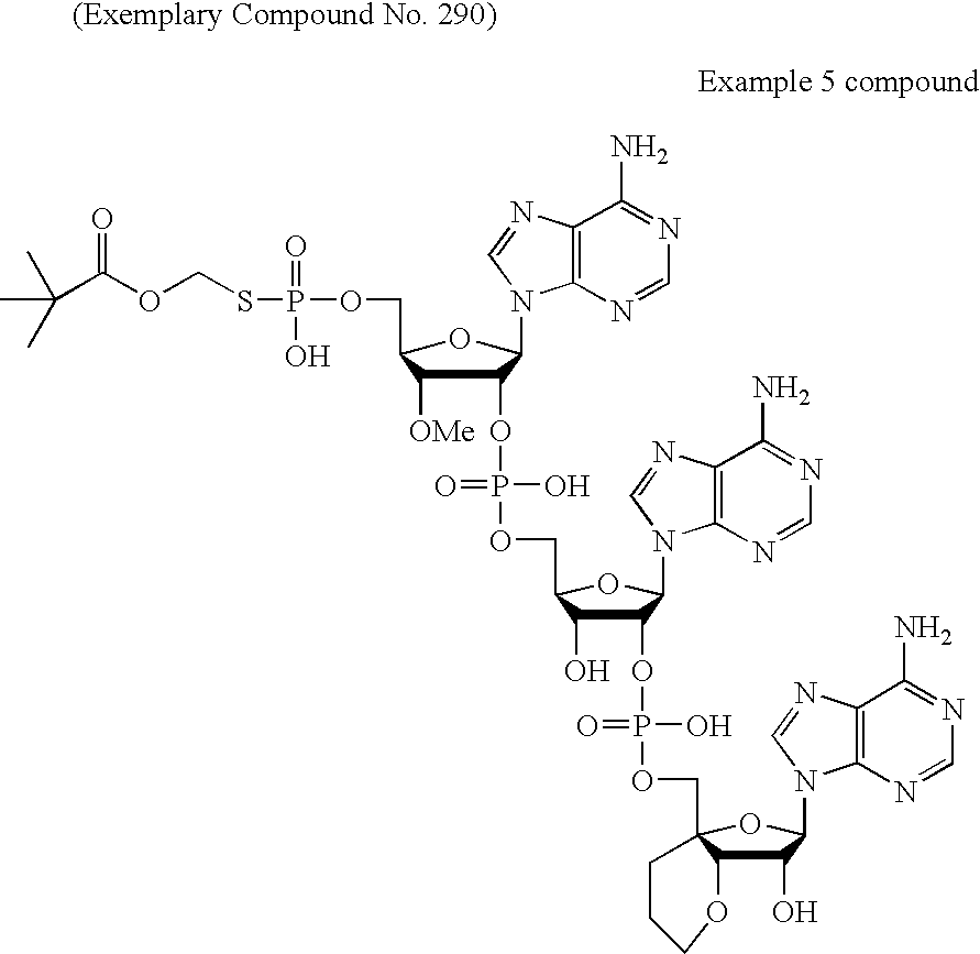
C(C(OCSP(OCC1C([OMe])C(OP(OCC2C(O)C(OP(OCC34C(C(O)C(N5C6=C(C(N)=NC=N6)N=C5)O3)OCCC4)(O)=O)C(N3C4=C(C(N)=NC=N4)N=C3)O2)(O)=O)C(N2C3=C(C(N)=NC=N3)N=C2)O1)(=O)O)=O)(C)(C)C
